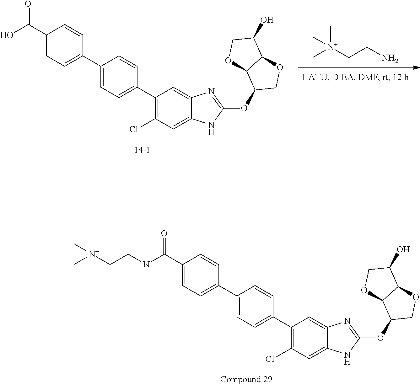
C1(C(=O)NCC[N+](C)(C)C)=CC=C(C2=CC=C(C3=C(Cl)C=C4C(=C3)N=C(OC3COC5C3OCC5O)N4)C=C2)C=C1.C[N+](CCN)(C)C.C1(C(O)=O)=CC=C(C2=CC=C(C3=C(Cl)C=C4C(=C3)N=C(OC3COC5C3OCC5O)N4)C=C2)C=C1
